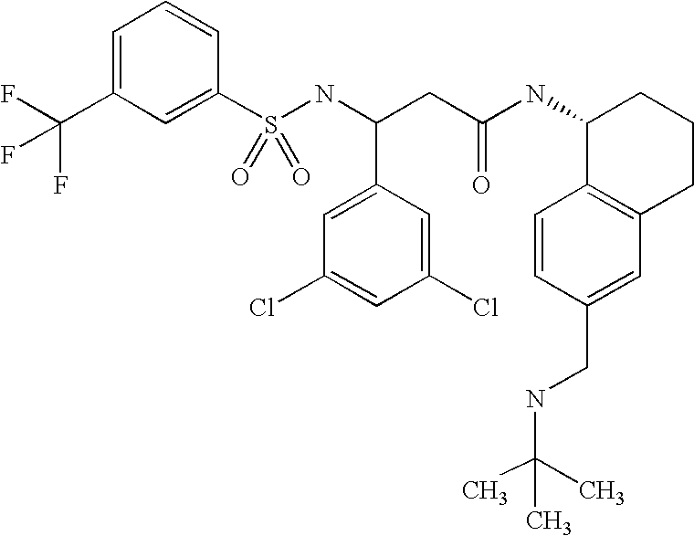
C1=C(C(F)(F)F)C=C(S(NC(CC(NC2C3=C(CCC2)C=C(CNC(C)(C)C)C=C3)=O)C2=CC(Cl)=CC(Cl)=C2)(=O)=O)C=C1
